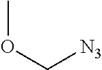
COC[N3]
